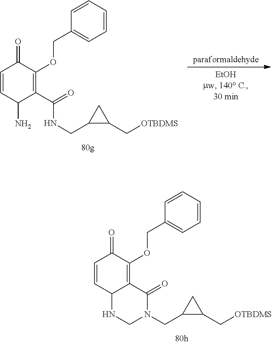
C1=CC(N)C(C(=O)NCC2C(C[OTBDMS])C2)=C(OCC2=CC=CC=C2)C1=O.C1=CC2C(=C(OCC3=CC=CC=C3)C1=O)C(=O)N(CC1C(C[OTBDMS])C1)CN2
